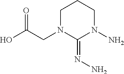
OC(CN1C(=NN)N(N)CCC1)=O
